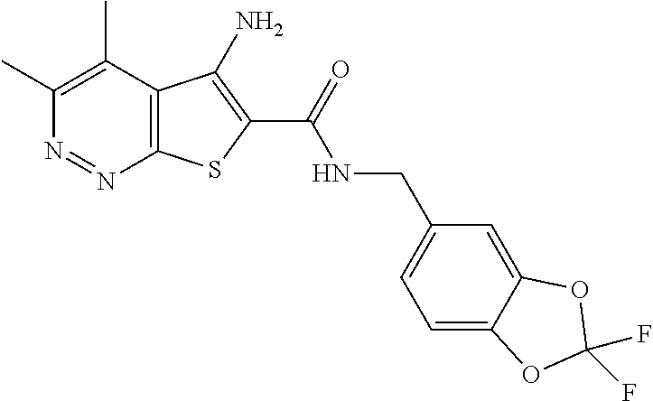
C1(C)=C(C)C2=C(N=N1)SC(C(=O)NCC1=CC=C3C(=C1)OC(F)(F)O3)=C2N
